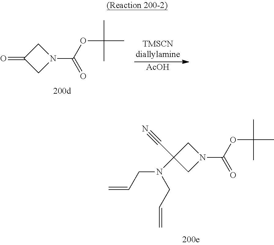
C1C(C#N)(N(CC=C)CC=C)CN1C(OC(C)(C)C)=O.C1C(=O)CN1C(OC(C)(C)C)=O.[AcOH]
